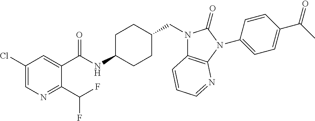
C1(Cl)=CN=C(C(F)F)C(C(NC2CCC(CN3C4=C(N(C5=CC=C(C(C)=O)C=C5)C3=O)N=CC=C4)CC2)=O)=C1
